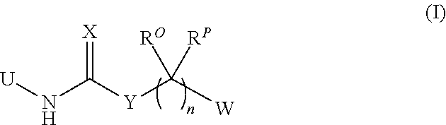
[U]NC([Y]C([W])([RO])[RP])=[X]
